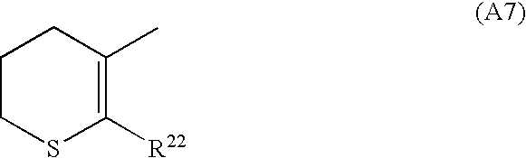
C1CSC([R22])=C(C)C1
